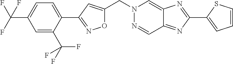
O1C(CN2N=CC3=NC(C4=CC=CS4)=NC3=C2)=CC(C2=CC=C(C(F)(F)F)C=C2C(F)(F)F)=N1
